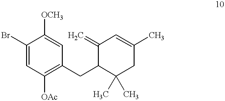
C1(Br)=CC([OAc])=C(CC2C(=C)C=C(C)CC2(C)C)C=C1[OCH3]
